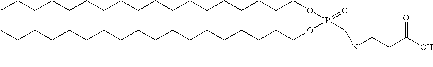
CCCCCCCCCCCCCCCCCCOP(=O)(OCCCCCCCCCCCCCCCCCC)CN(CCC(O)=O)C
